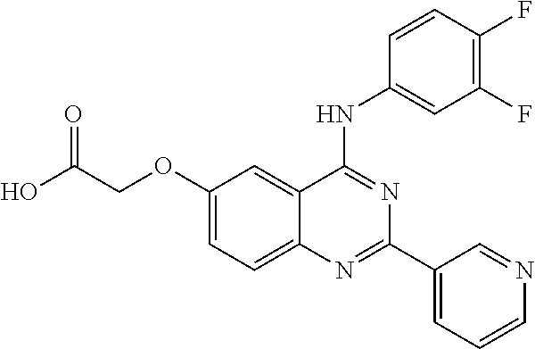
C12=CC=C(OCC(O)=O)C=C1C(NC1=CC(F)=C(F)C=C1)=NC(C1=CC=CN=C1)=N2
